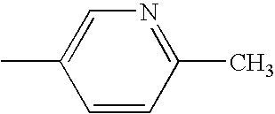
C1=CC(C)=NC=C1C
